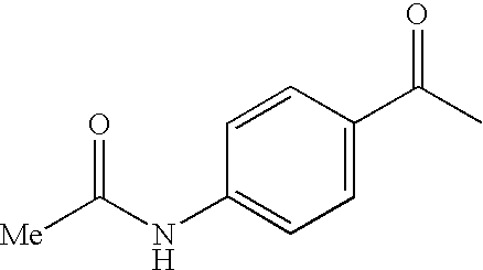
C1=C(C(C)=O)C=CC(NC([Me])=O)=C1
